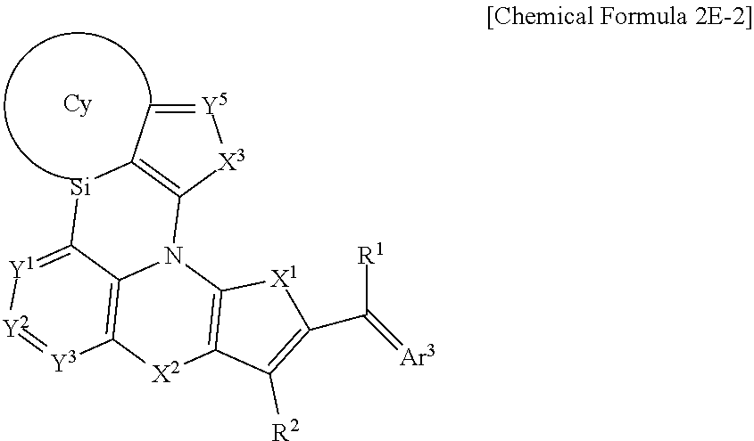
[Y5]1=CC2=C([X3]1)N1C3=C([Y3]=[Y2][Y1]=C3[Si]2)[X2]C2=C1[X1]C(C(=[Ar3])[R1])=C2[R2]
